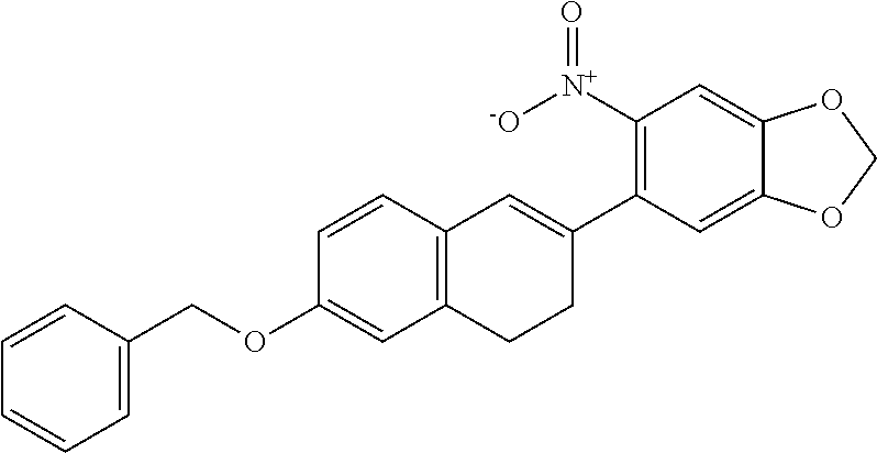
C1=C(COC2=CC3=C(C=C2)C=C(C2=C([N+]([-O])=O)C=C4C(=C2)OCO4)CC3)C=CC=C1
